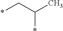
C(*)(C*)C
